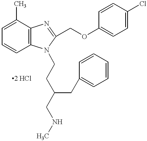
C1=C(C)C2=C(C=C1)N(CCC(CNC)CC1=CC=CC=C1)C(COC1=CC=C(Cl)C=C1)=N2
